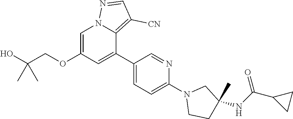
O(CC(O)(C)C)C1=CN2C(=C([CN])C=N2)C(C2=CC=C(N3CCC(C)(NC(C4CC4)=O)C3)N=C2)=C1
